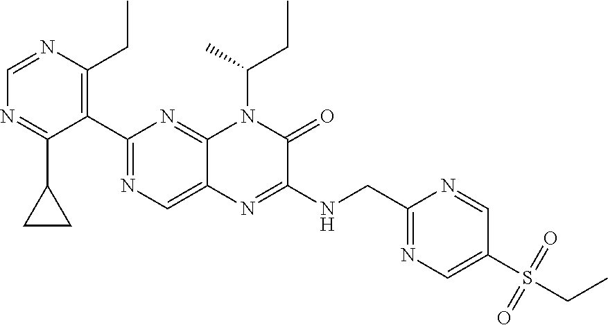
C1=NC(CC)=C(C2=NC=C3C(=N2)N(C(C)CC)C(=O)C(NCC2=NC=C(S(=O)(=O)CC)C=N2)=N3)C(C2CC2)=N1
